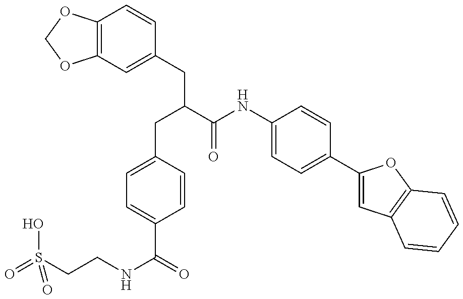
O=S(CCNC(=O)C1=CC=C(CC(CC2=CC3=C(C=C2)OCO3)C(NC2=CC=C(C3=CC4=C(O3)C=CC=C4)C=C2)=O)C=C1)(O)=O
